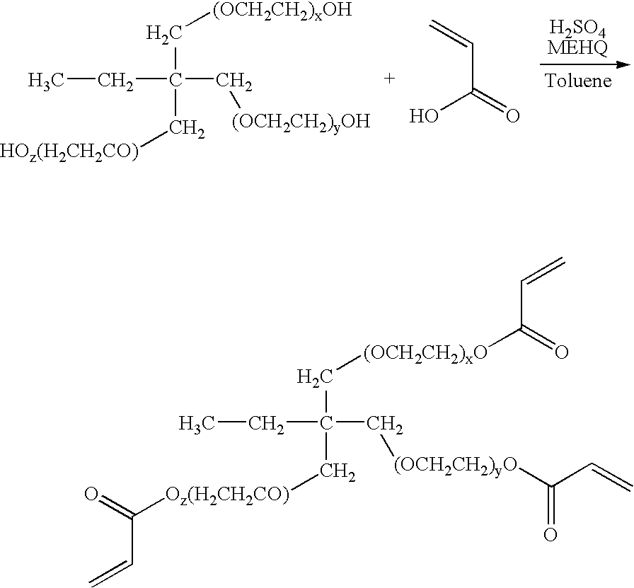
C(C(C[Oz(H2CH2CO)]C(=O)C=C)(C[(OCH2CH2)yO]C(C=C)=O)CC)[(OCH2CH2)xO]C(=O)C=C.C(C(C[HOz(H2CH2CO)])(C[(OCH2CH2)yOH])CC)[(OCH2CH2)xOH].C(C(O)=O)=C
